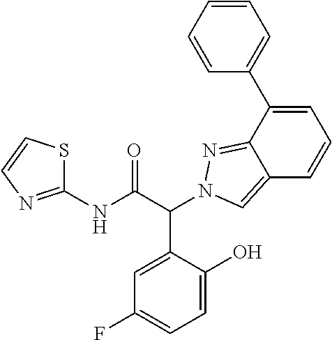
C(C(NC1=NC=CS1)=O)(C1=CC(F)=CC=C1O)N1N=C2C(=C1)C=CC=C2C1=CC=CC=C1
